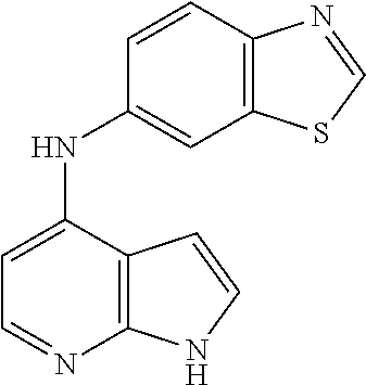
C12=C(C(NC3=CC4=C(C=C3)N=CS4)=CC=N1)C=CN2
